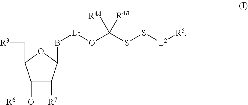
C1(O[R6])C([R7])C(B[L1]OC(SS[L2][R5])([R4B])[R4A])OC1C[R3]
